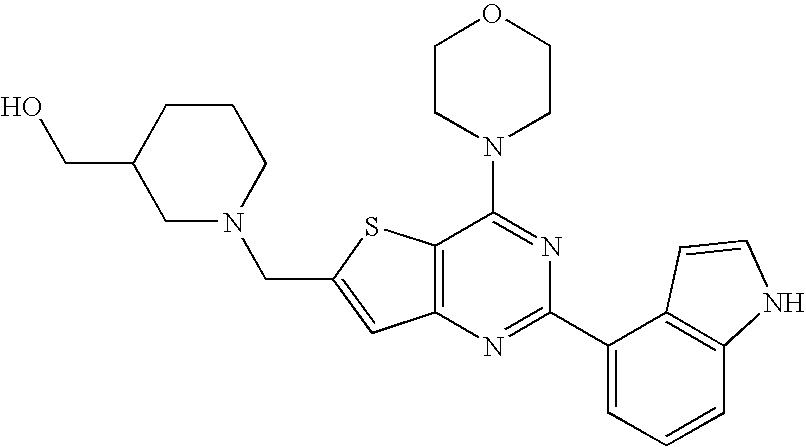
C12=C(N=C(C3=CC=CC4=C3C=CN4)N=C1N1CCOCC1)C=C(CN1CCCC(CO)C1)S2
